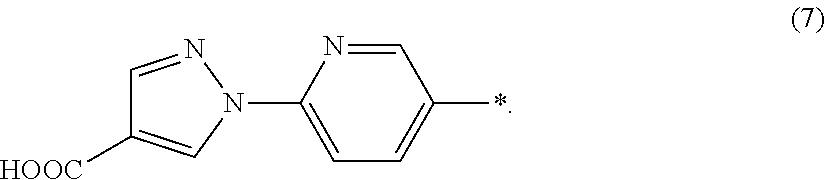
C1=C(N2N=CC([HOOC])=C2)N=CC(*)=C1
